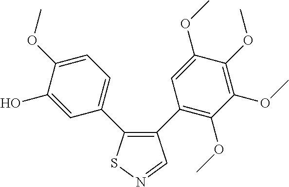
C1(O)=CC(C2=C(C3=C(OC)C(OC)=C(OC)C(OC)=C3)C=NS2)=CC=C1OC
